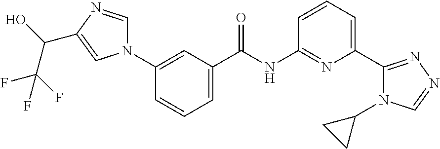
C1(N2C=NC(C(O)C(F)(F)F)=C2)=CC(C(NC2=NC(C3=NN=CN3C3CC3)=CC=C2)=O)=CC=C1
